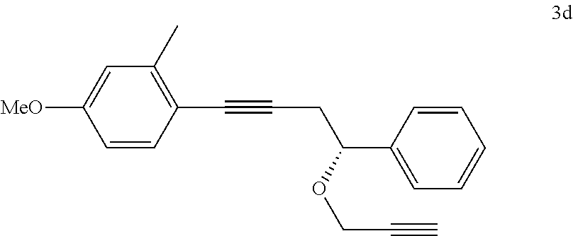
C1=CC(C#CCC(C2=CC=CC=C2)OCC#C)=C(C)C=C1[MeO]
